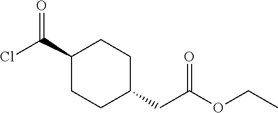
C1(C(Cl)=O)CCC(CC(OCC)=O)CC1
